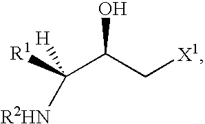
C(C([R1])([R2HN])[H])(C[X1])O
